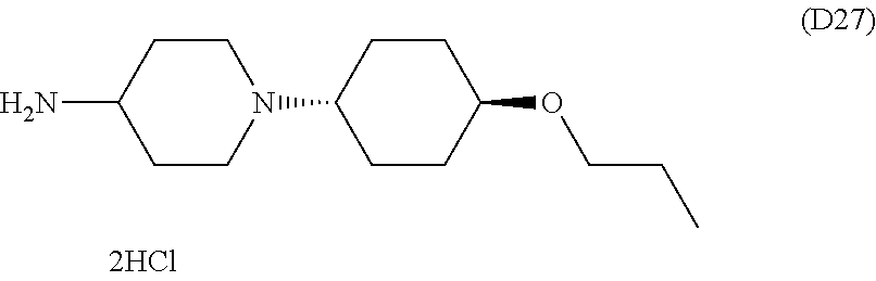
NC1CCN(C2CCC(OCCC)CC2)CC1
